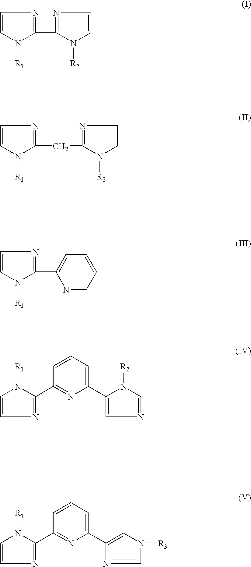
C1=CN([R1])C(C2=NC=CN2[R2])=N1.C1=CN([R1])C(CC2=NC=CN2[R2])=N1.C1=CN([R1])C(C2=CC=CC=N2)=N1.N1=C(C2=NC(C3=CN=CN3[R2])=CC=C2)N([R1])C=C1.N1=C(C2=NC(C3=CN([R3])C=N3)=CC=C2)N([R1])C=C1
